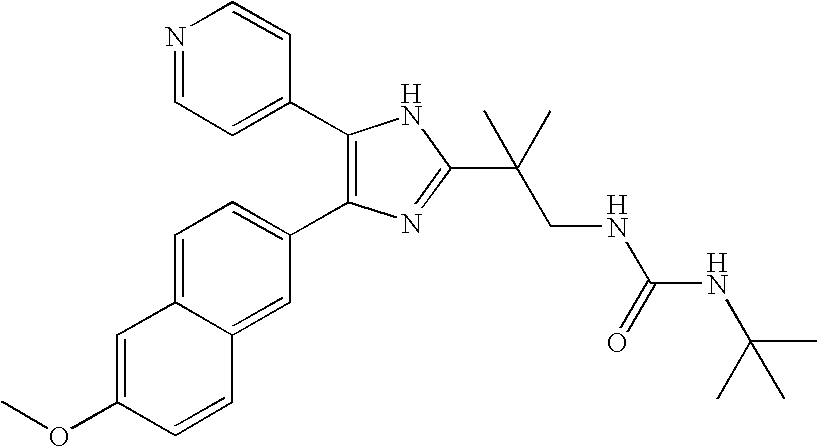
COC1=CC2=CC=C(C3=C(C4=CC=NC=C4)NC(C(CNC(NC(C)(C)C)=O)(C)C)=N3)C=C2C=C1
